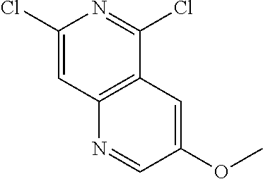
ClC1=NC(Cl)=CC2=C1C=C(OC)C=N2
